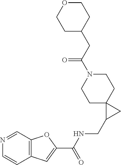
C12=C(C=NC=C1)OC(C(NCC1CC13CCN(C(CC1CCOCC1)=O)CC3)=O)=C2
